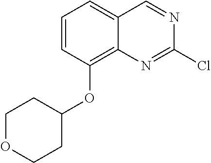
C1=CC(OC2CCOCC2)=C2C(=C1)C=NC(Cl)=N2
